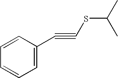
C1=C(C#CSC(C)C)C=CC=C1
